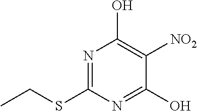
N1=C(SCC)N=C(O)C([NO2])=C1O
